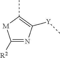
C1([R2])=NC([Y]C)=C(C)[M]1
